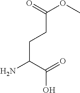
C(CC(N)C(=O)O)C(OC)=O
